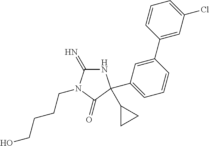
N1C(=N)N(CCCCO)C(=O)C1(C1CC1)C1=CC=CC(C2=CC(Cl)=CC=C2)=C1
